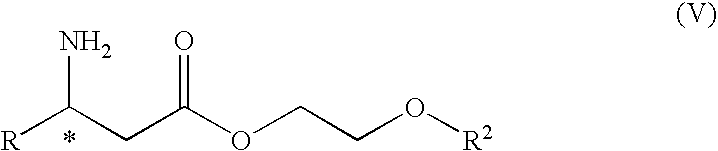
[R]C(CC(OCCO[R2])=O)N.*
